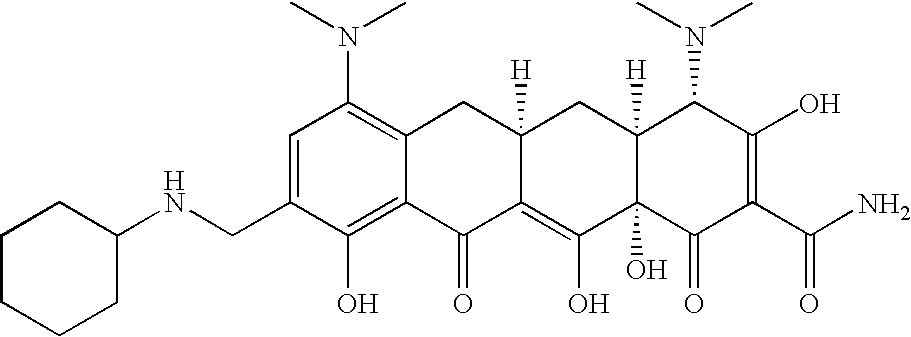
C1(CNC2CCCCC2)=CC(N(C)C)=C2C(=C1O)C(=O)C1=C(O)C3(O)C([H])(CC1([H])C2)C(N(C)C)C(O)=C(C(N)=O)C3=O
